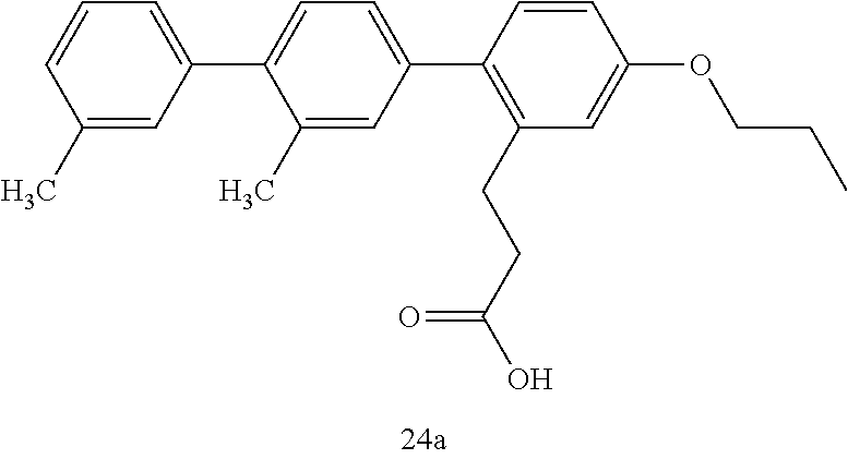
C1(C)=CC(C2=CC=C(C3=C(CCC(O)=O)C=C(OCCC)C=C3)C=C2C)=CC=C1
